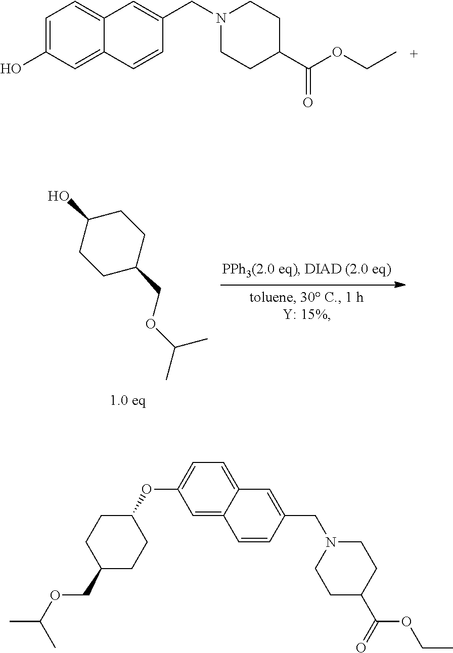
C1=C(O)C=C2C(=C1)C=C(CN1CCC(C(OCC)=O)CC1)C=C2.C1(O)CCC(COC(C)C)CC1.C1=C2C(=CC=C1OC1CCC(COC(C)C)CC1)C=C(CN1CCC(C(=O)OCC)CC1)C=C2
